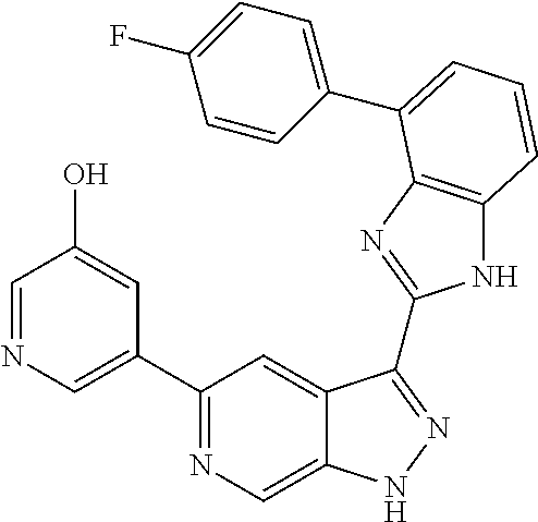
C1(C2=NC=C3C(=C2)C(C2=NC4=C(N2)C=CC=C4C2=CC=C(F)C=C2)=NN3)=CN=CC(O)=C1
